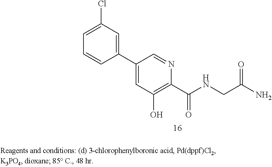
C1(C2=CC(Cl)=CC=C2)=CC(O)=C(C(NCC(N)=O)=O)N=C1
